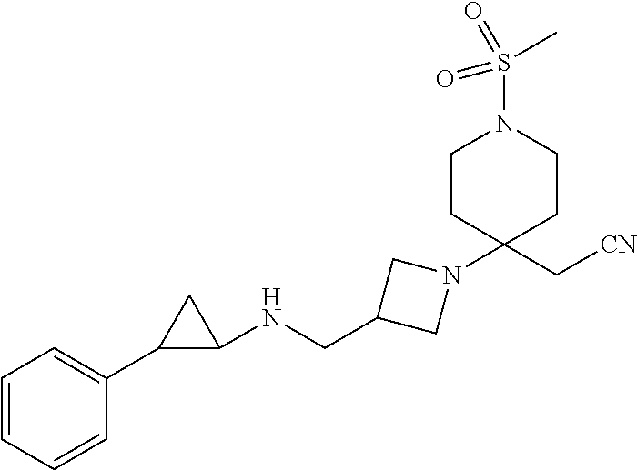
C1=CC=CC(C2C(NCC3CN(C4(C[CN])CCN(S(=O)(C)=O)CC4)C3)C2)=C1
